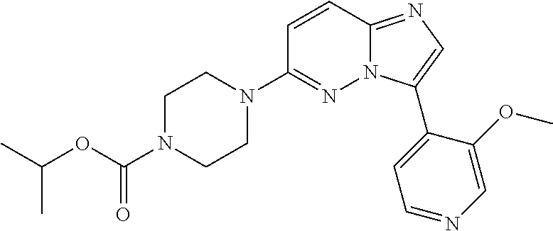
N1(C2=NN3C(=NC=C3C3=CC=NC=C3OC)C=C2)CCN(C(OC(C)C)=O)CC1
